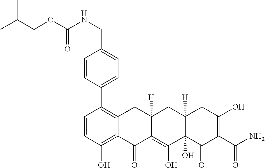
C1=CC(O)=C2C(=C1C1=CC=C(CNC(OCC(C)C)=O)C=C1)CC1([H])C(=C(O)C3(O)C([H])(C1)CC(O)=C(C(N)=O)C3=O)C2=O
